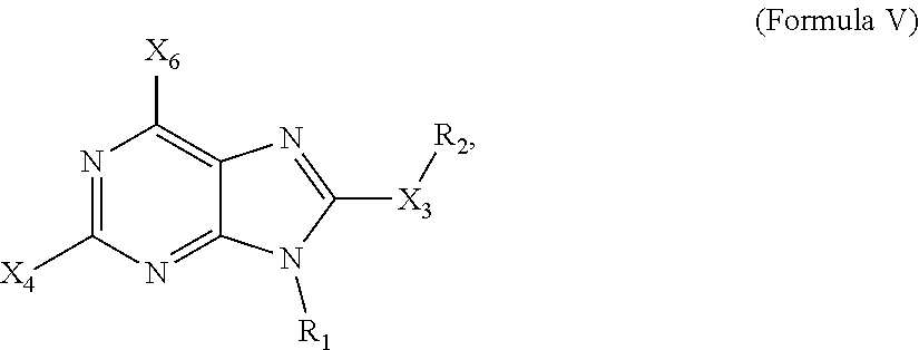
N1=C([X4])N=C2C(=C1[X6])N=C([X3][R2])N2[R1]
